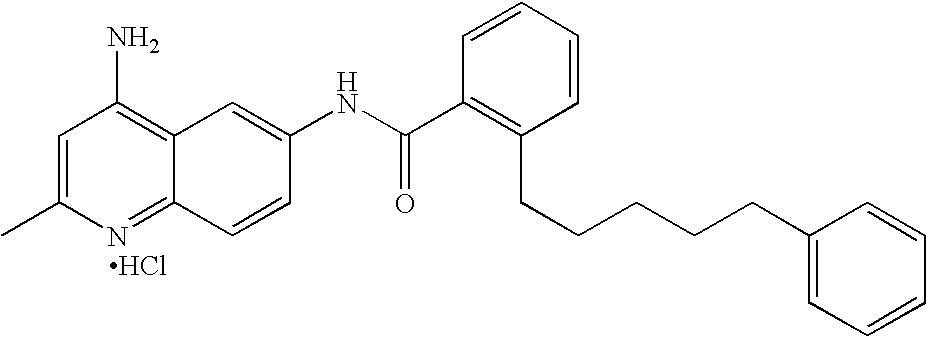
Cl.CC1=CC(N)=C2C(=N1)C=CC(NC(C1=C(CCCCCC3=CC=CC=C3)C=CC=C1)=O)=C2
